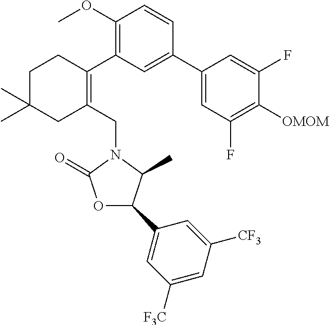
C1(OC)=C(C2=C(CN3C(=O)OC(C4=CC([F3C])=CC([CF3])=C4)C3C)CC(C)(C)CC2)C=C(C2=CC(F)=C([OMOM])C(F)=C2)C=C1
